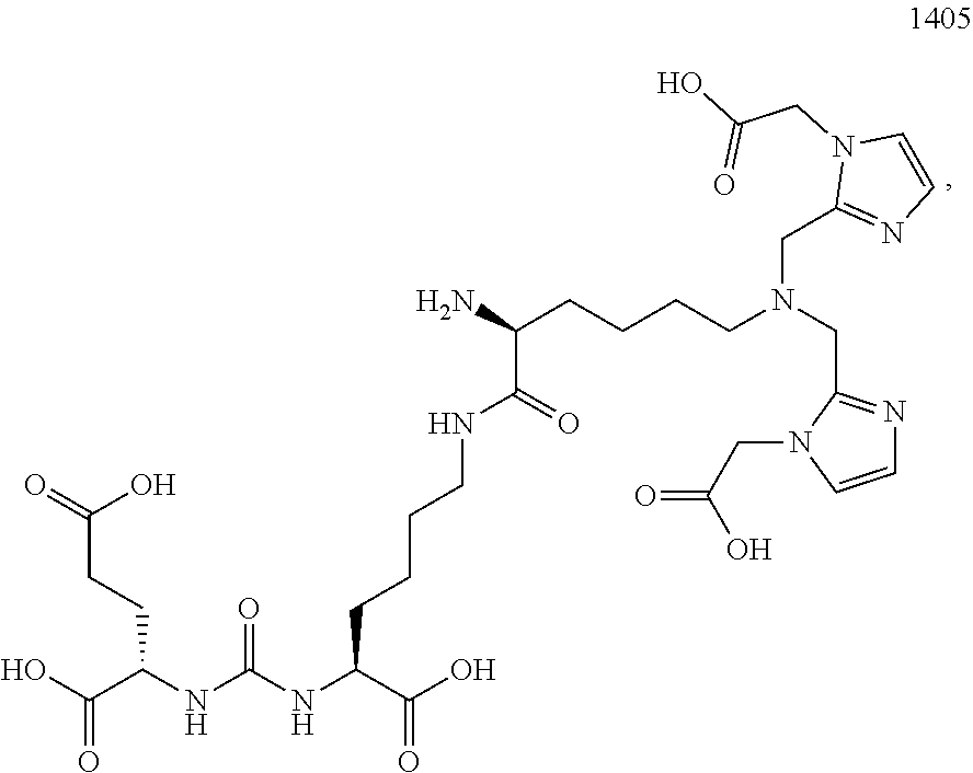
C(C(NC(NC(C(O)=O)CCCCNC(C(N)CCCCN(CC1=NC=CN1CC(=O)O)CC1=NC=CN1CC(O)=O)=O)=O)C(O)=O)CC(=O)O
